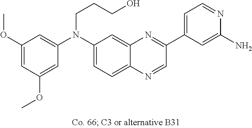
C1(OC)=CC(OC)=CC(N(C2=CC=C3C(=C2)N=C(C2=CC=NC(N)=C2)C=N3)CCCO)=C1
